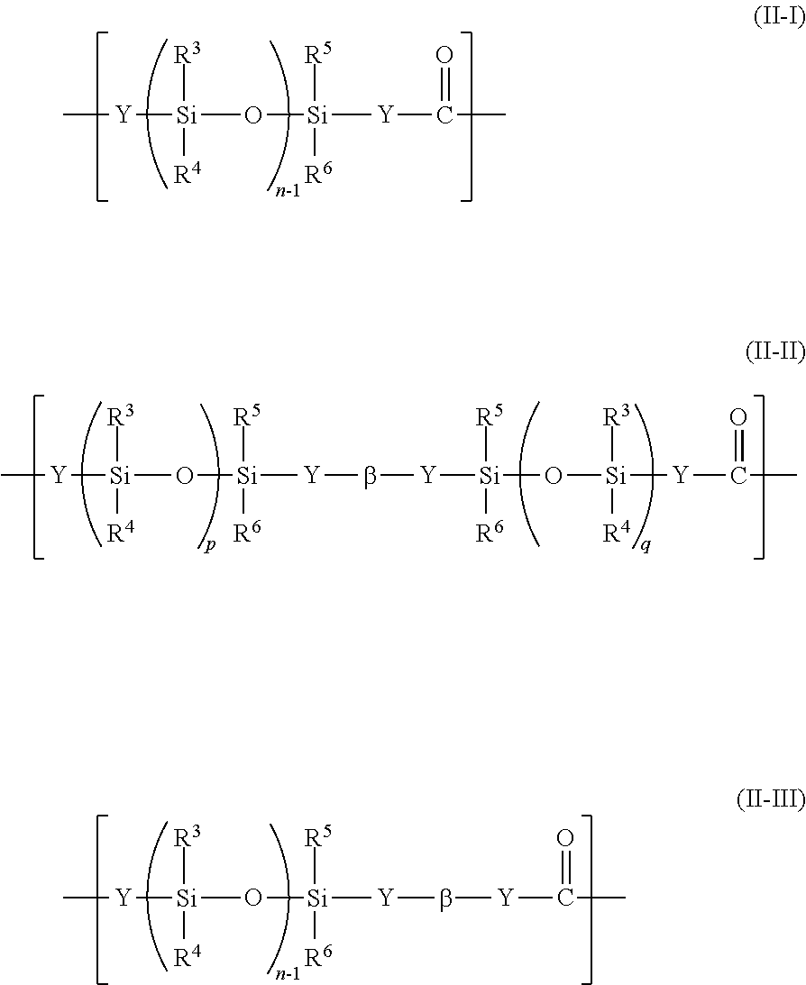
C[Y][Si](O[Si]([Y]C(C)=O)([R5])[R6])([R4])[R3].C[Y][Si](O[Si]([Y]b[Y][Si](O[Si]([Y]C(C)=O)([R3])[R4])([R5])[R6])([R5])[R6])([R4])[R3].C[Y][Si](O[Si]([Y]b[Y]C(C)=O)([R5])[R6])([R4])[R3]
